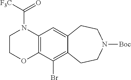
C12=C(C=C3C(=C1Br)CCN([Boc])CC3)N(C([F3C])=O)CCO2
